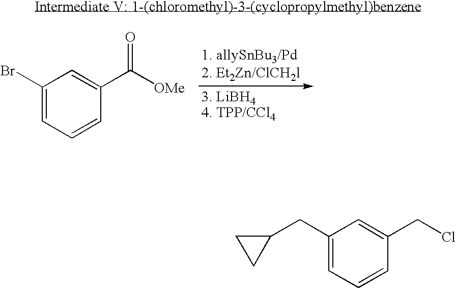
C1(Br)=CC=CC(C([OMe])=O)=C1.C1(CC2=CC=CC(CCl)=C2)CC1
